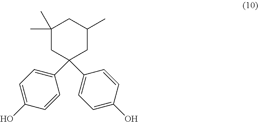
C1(C)(C)CC(C2=CC=C(O)C=C2)(C2=CC=C(O)C=C2)CC(C)C1
